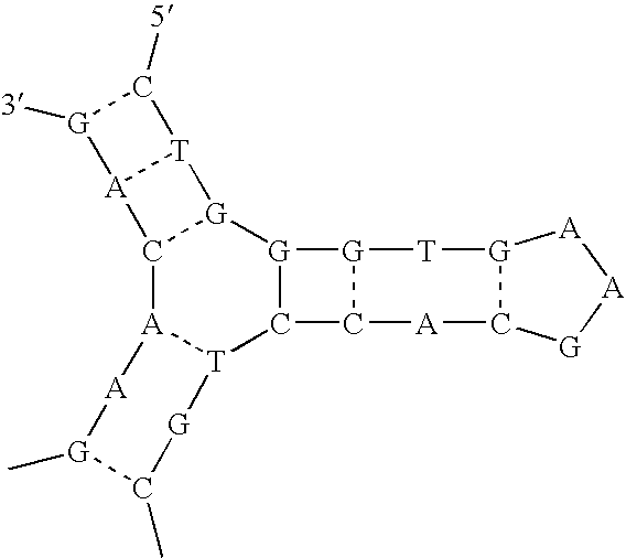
C12[A]3[T](C4[G]([G]1[T]1[A]2[G]([3])C1[5])[G]1C4[A]C2[G]([T]1)[A][A][G]2)[G]C(C)[G](C)[A]3
